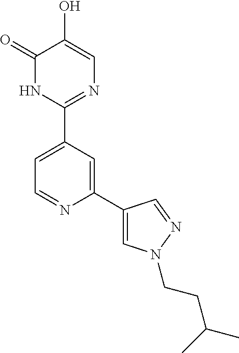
C1(C2=CC=NC(C3=CN(CCC(C)C)N=C3)=C2)=NC=C(O)C(=O)N1
